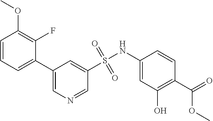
C1=CC=C(C2=CN=CC(S(=O)(=O)NC3=CC(O)=C(C(=O)OC)C=C3)=C2)C(F)=C1OC
